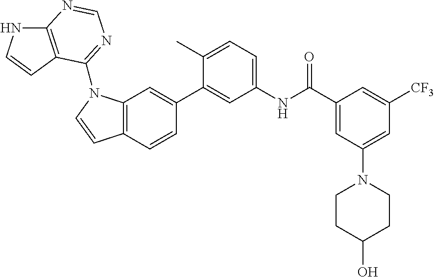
C12=C(C=CC(C3=CC(NC(C4=CC(N5CCC(O)CC5)=CC([CF3])=C4)=O)=CC=C3C)=C1)C=CN2C1=NC=NC2=C1C=CN2
